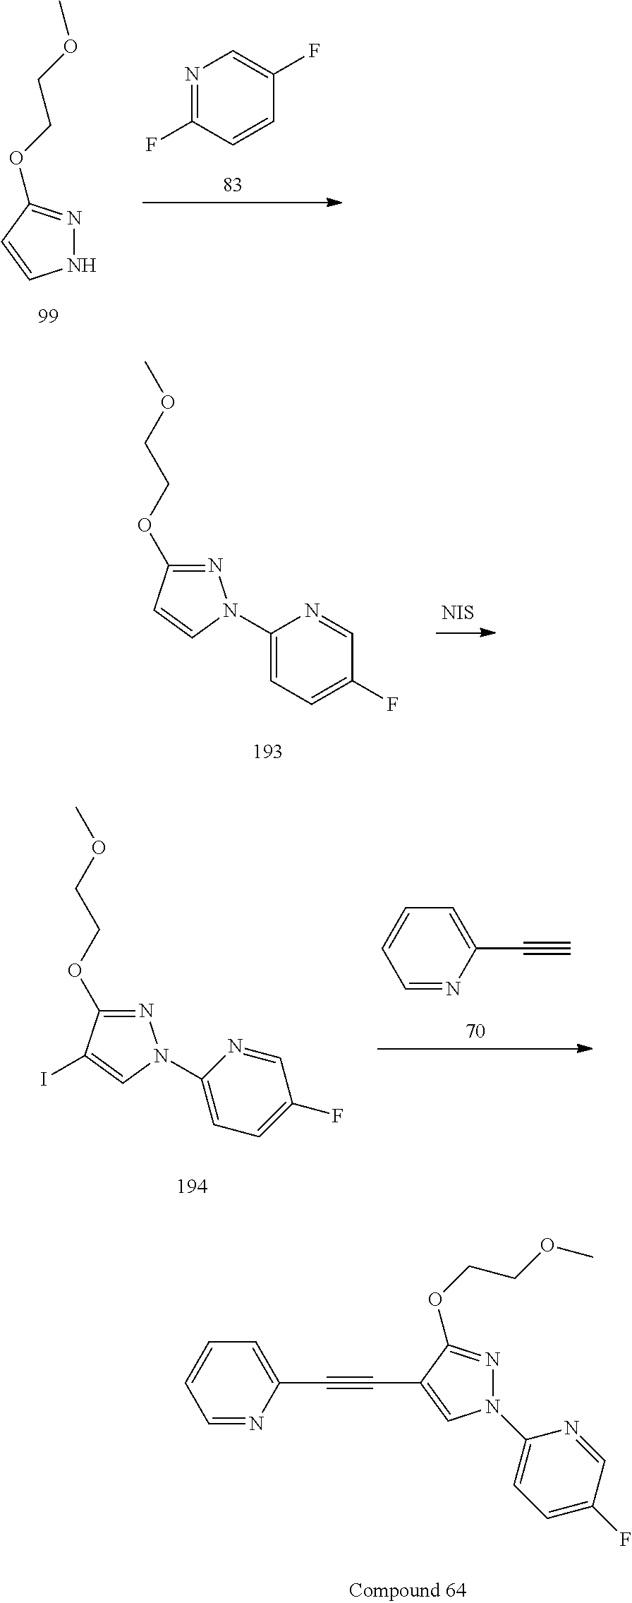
N1=C(OCCOC)C=CN1.N1=C(F)C=CC(F)=C1.[NIS].N1=C(OCCOC)C=CN1C1=CC=C(F)C=N1.C1=NC(C#CC2=CN(C3=CC=C(F)C=N3)N=C2OCCOC)=CC=C1.C1=NC(C#C)=CC=C1.N1=C(OCCOC)C(I)=CN1C1=CC=C(F)C=N1
